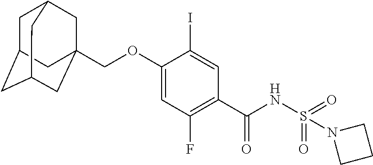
C1=C(OCC23CC4CC(CC(C2)C4)C3)C(I)=CC(C(NS(N2CCC2)(=O)=O)=O)=C1F
